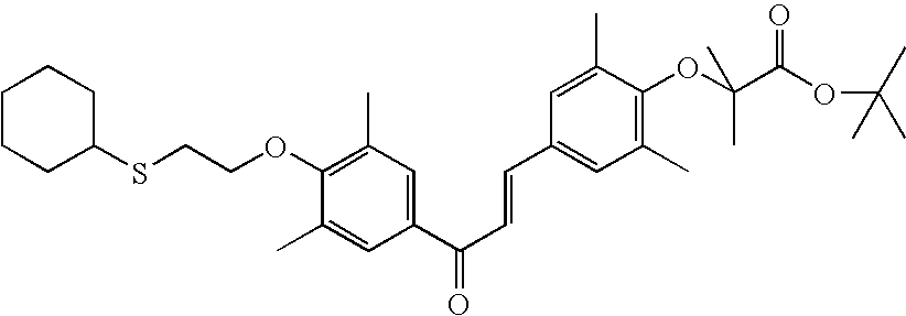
C1CCC(SCCOC2=C(C)C=C(C(=O)C=CC3=CC(C)=C(OC(C(OC(C)(C)C)=O)(C)C)C(C)=C3)C=C2C)CC1
